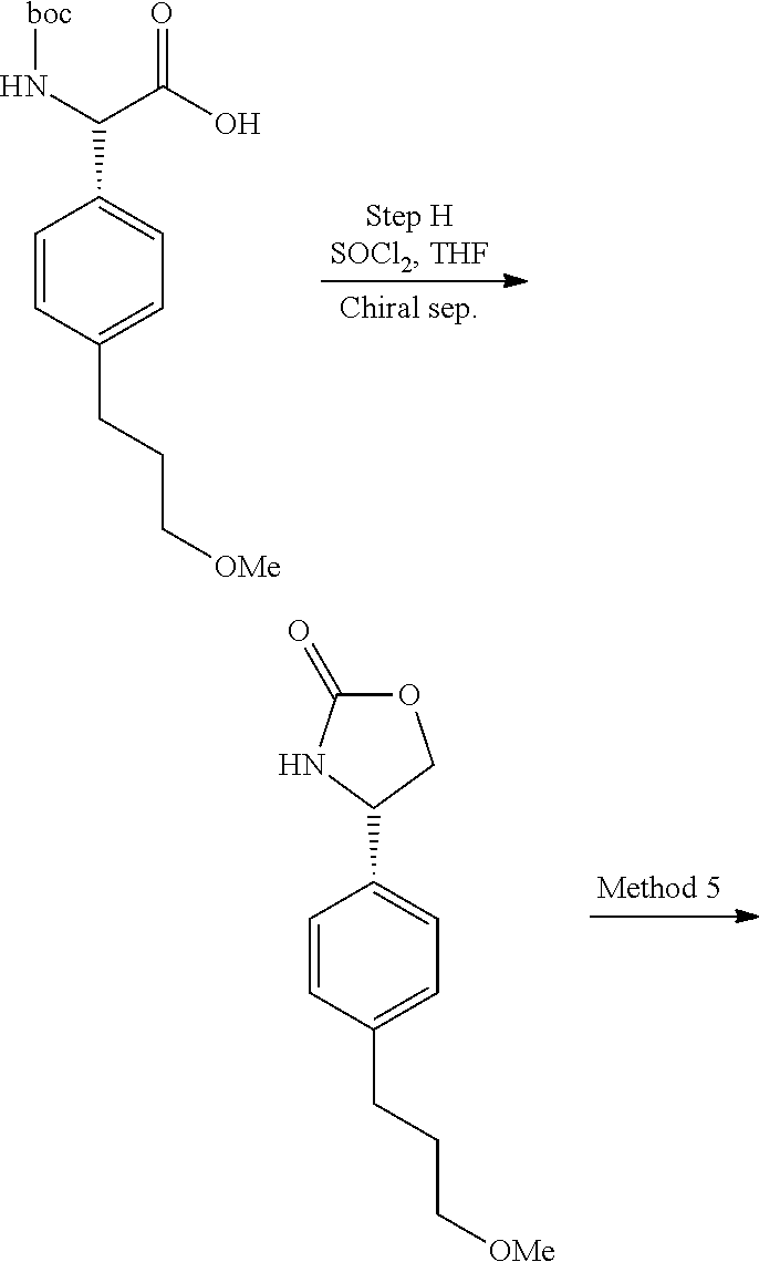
C1=CC(CCC[OMe])=CC=C1C(C(=O)O)N[boc].C1=CC(CCC[OMe])=CC=C1C1COC(=O)N1
